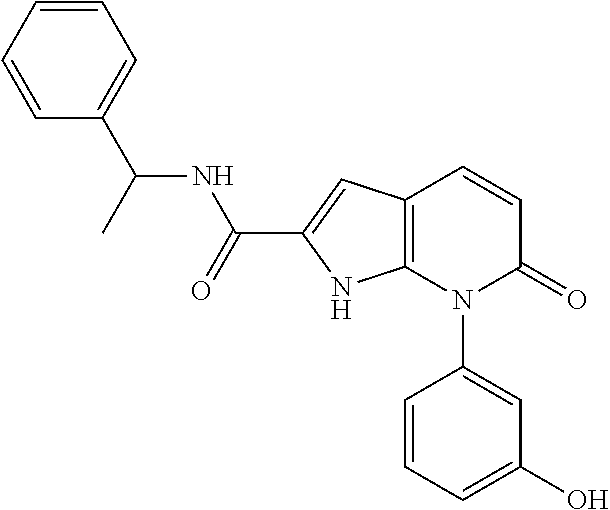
C12=C(C=CC(=O)N1C1=CC(O)=CC=C1)C=C(C(NC(C1=CC=CC=C1)C)=O)N2
